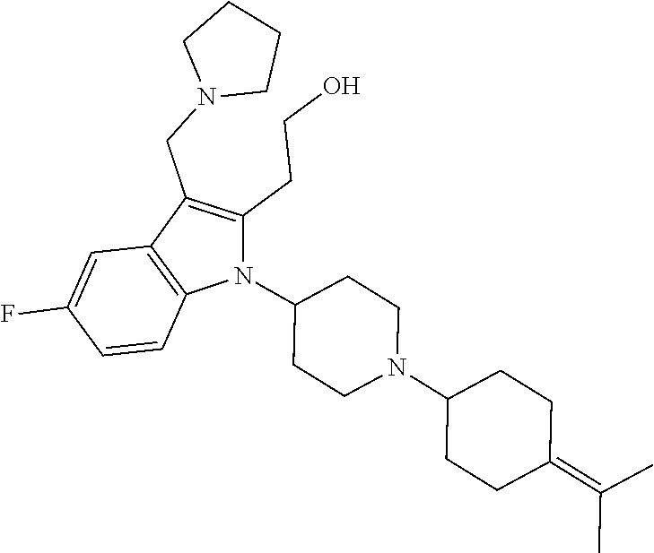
C1(CCO)=C(CN2CCCC2)C2=C(N1C1CCN(C3CCC(=C(C)C)CC3)CC1)C=CC(F)=C2
